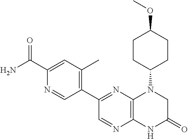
C12=C(N=C(C3=C(C)C=C(C(=O)N)N=C3)C=N1)N(C1CCC(OC)CC1)CC(=O)N2
